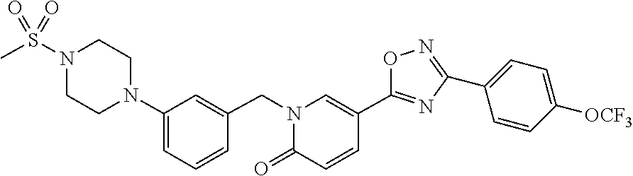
C1(N2CCN(S(C)(=O)=O)CC2)=CC=CC(CN2C=C(C3=NC(C4=CC=C([OCF3])C=C4)=NO3)C=CC2=O)=C1
